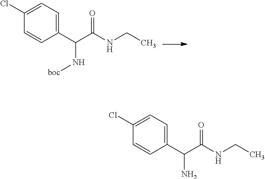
C1(Cl)=CC=C(C(C(NCC)=O)N[boc])C=C1.C1(Cl)=CC=C(C(C(NCC)=O)N)C=C1
